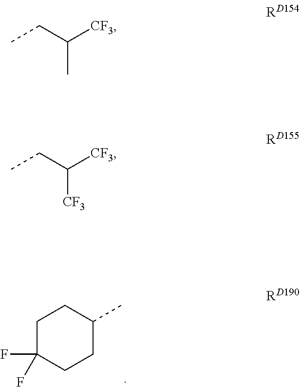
C1C(F)(F)CCC(C)C1.CCC([CF3])C.CCC([CF3])[CF3]
